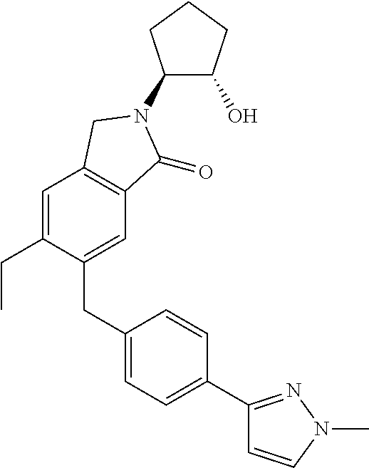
C1=C(CC)C(CC2=CC=C(C3=NN(C)C=C3)C=C2)=CC2=C1CN(C1C(O)CCC1)C2=O
